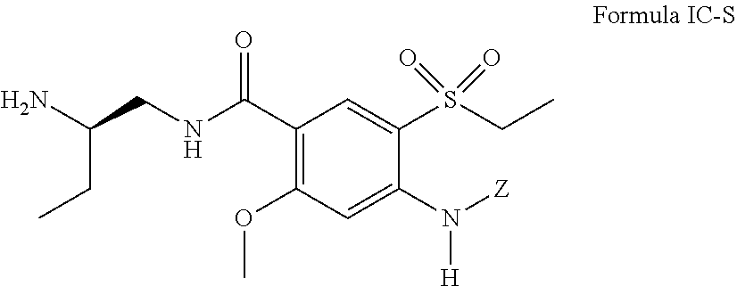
C(CNC(C1=C(OC)C=C(N([Z])[H])C(S(CC)(=O)=O)=C1)=O)(N)CC
